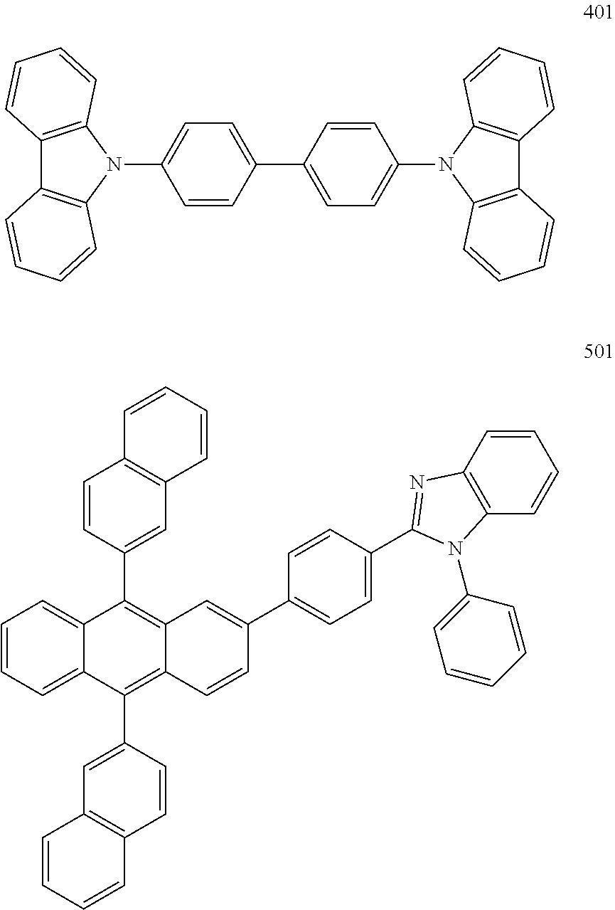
C1=CC(C2=CC=C(N3C4=C(C5=C3C=CC=C5)C=CC=C4)C=C2)=CC=C1N1C2=C(C3=C1C=CC=C3)C=CC=C2.C1=CC=C2C(=C1)C(C1=CC3=C(C=C1)C=CC=C3)=C1C(=C2C2=CC3=C(C=C2)C=CC=C3)C=CC(C2=CC=C(C3=NC4=C(C=CC=C4)N3C3=CC=CC=C3)C=C2)=C1
